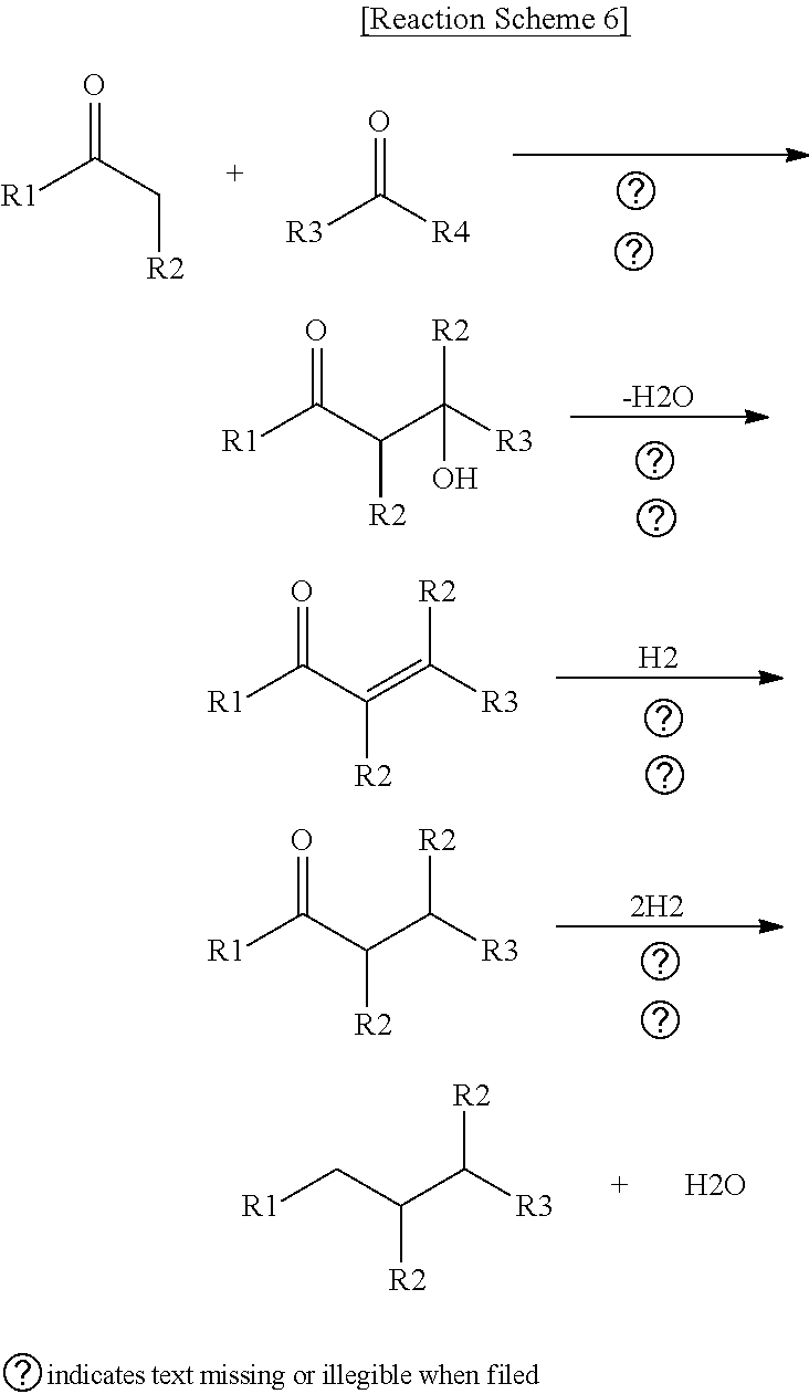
[R1]CC([R2])C([R3])[R2].O.[R1]C(C[R2])=O.[R3]C([R4])=O.[-H2O].[R1]C(C([R2])C([R3])([R2])O)=O.[H2].[R1]C(C([R2])=C([R3])[R2])=O.[2H2].[R1]C(C([R2])C([R3])[R2])=O
